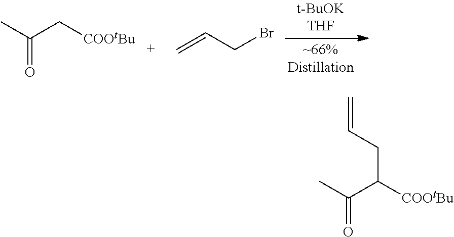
O=C(C)C[COOtBu].C=CCBr.C=CCC([COOtBu])C(C)=O
